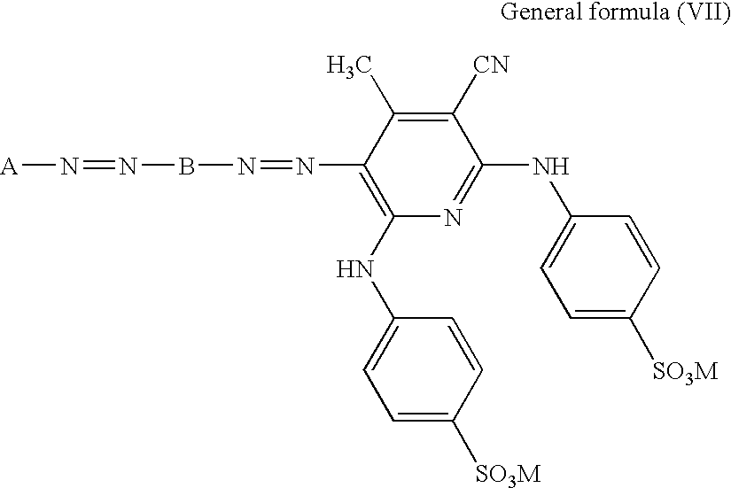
[A]N=NBN=NC1=C(NC2=CC=C([SO3M])C=C2)N=C(NC2=CC=C([SO3M])C=C2)C([CN])=C1C
